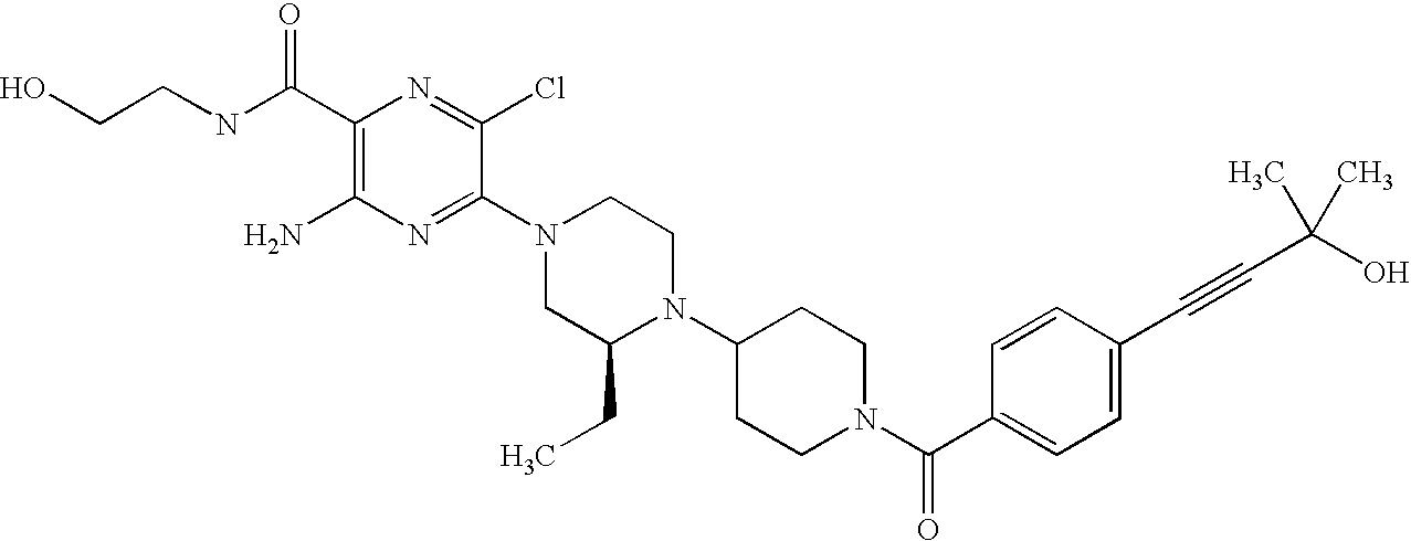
C1(C(NCCO)=O)=C(N)N=C(N2CC(CC)N(C3CCN(C(C4=CC=C(C#CC(O)(C)C)C=C4)=O)CC3)CC2)C(Cl)=N1
